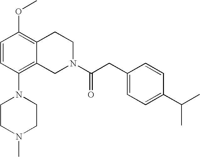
C1=CC(N2CCN(C)CC2)=C2C(=C1OC)CCN(C(CC1=CC=C(C(C)C)C=C1)=O)C2
